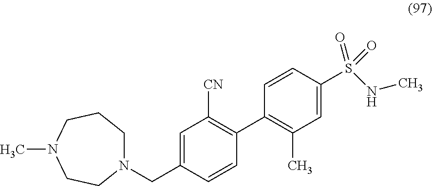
N1(CC2=CC([CN])=C(C3=C(C)C=C(S(NC)(=O)=O)C=C3)C=C2)CCCN(C)CC1
